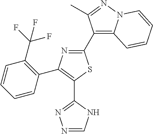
C1(C2=C3N(N=C2C)C=CC=C3)=NC(C2=C(C(F)(F)F)C=CC=C2)=C(C2=NN=CN2)S1
